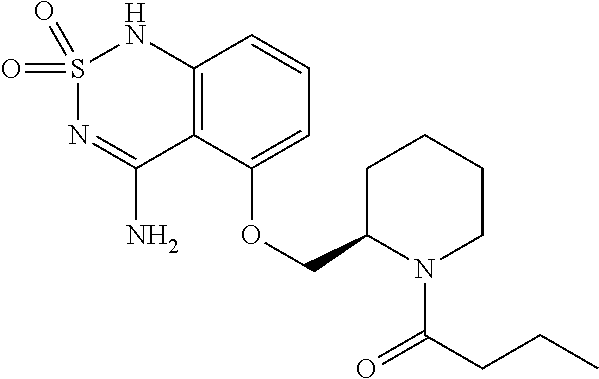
C12=C(C(OCC3N(C(CCC)=O)CCCC3)=CC=C1)C(N)=NS(=O)(=O)N2
